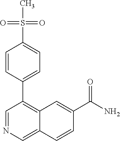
S(C1=CC=C(C2=C3C(=CN=C2)C=CC(C(N)=O)=C3)C=C1)(C)(=O)=O
